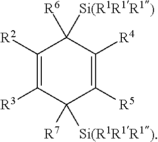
C1([R2])=C([R3])C([R7])([Si(R1R1R1)])C([R5])=C([R4])C1([R6])[Si(R1R1R1)]
